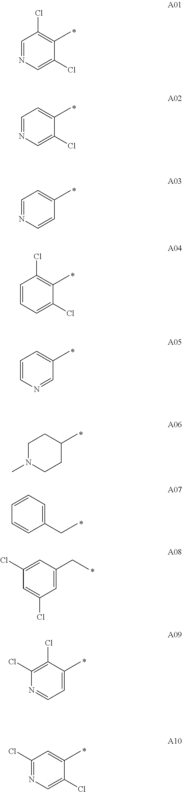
C1=NC=C(Cl)C(C)=C1Cl.C1=NC=C(Cl)C(C)=C1.C1=NC=CC(C)=C1.C1=CC=C(Cl)C(C)=C1Cl.C1=CN=CC(C)=C1.C1N(C)CCC(C)C1.C1(CC)=CC=CC=C1.C1=C(CC)C=C(Cl)C=C1Cl.C1=C(C)C(Cl)=C(Cl)N=C1.C1(Cl)=CN=C(Cl)C=C1C
